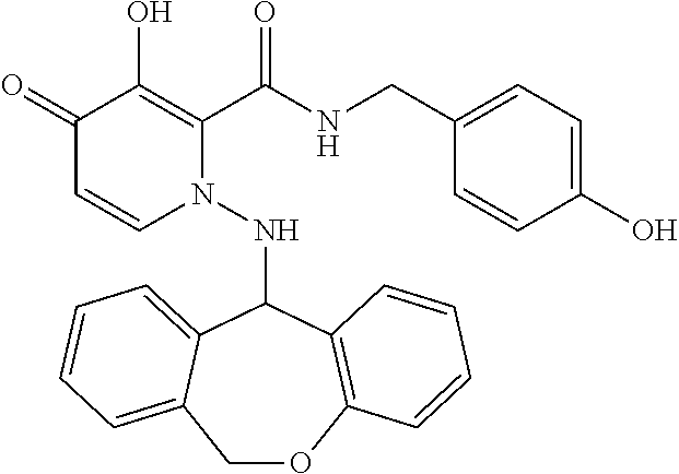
C1(=O)C=CN(NC2C3=CC=CC=C3COC3=C2C=CC=C3)C(C(NCC2=CC=C(O)C=C2)=O)=C1O
